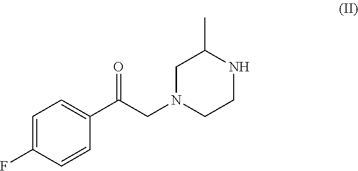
C1=C(F)C=CC(C(CN2CCNC(C)C2)=O)=C1
